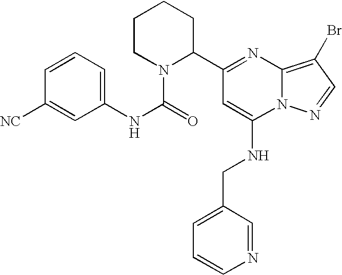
C1CN(C(=O)NC2=CC=CC([NC])=C2)C(C2=NC3=C(Br)C=NN3C(NCC3=CC=CN=C3)=C2)CC1
